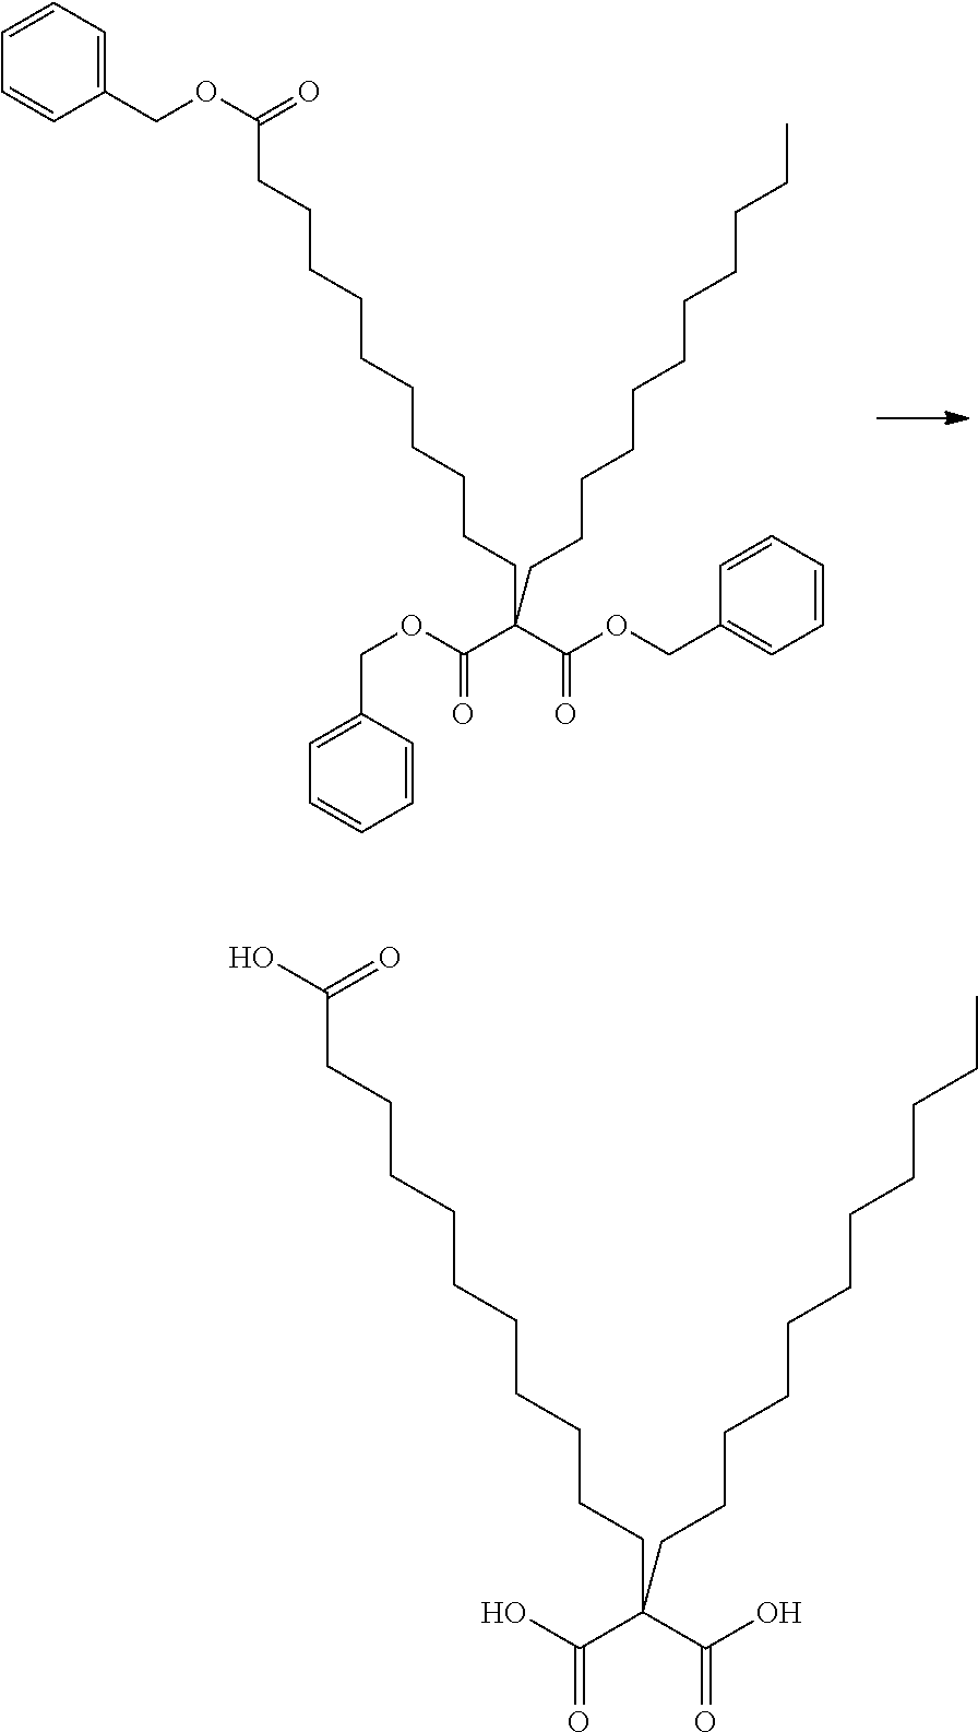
C1(COC(=O)CCCCCCCCCCC(CCCCCCCCCCC)(C(OCC2=CC=CC=C2)=O)C(OCC2=CC=CC=C2)=O)=CC=CC=C1.OC(=O)CCCCCCCCCCC(CCCCCCCCCCC)(C(O)=O)C(O)=O
